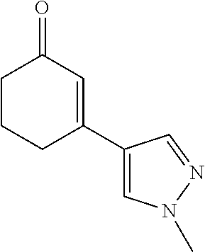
C1CCC(C2=CN(C)N=C2)=CC1=O
